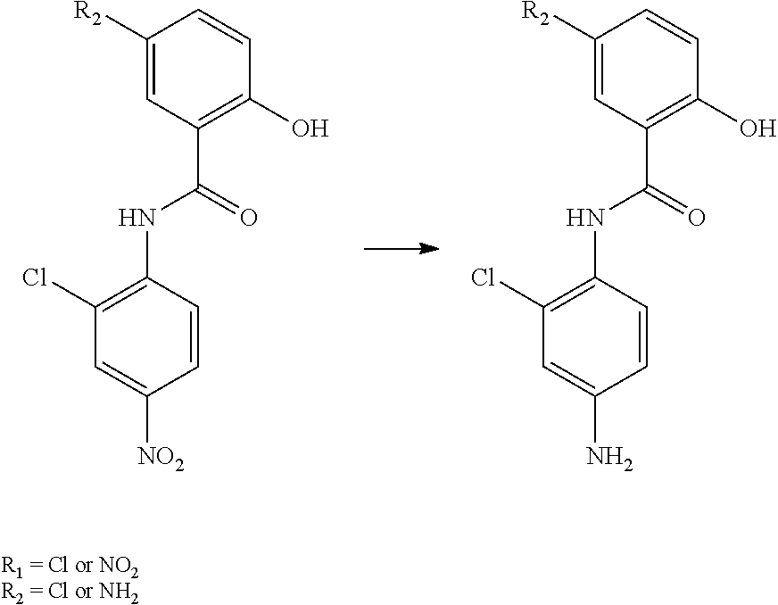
C1(Cl)=C(NC(=O)C2=C(O)C=CC([R2])=C2)C=CC([NO2])=C1.C1(Cl)=C(NC(=O)C2=C(O)C=CC([R2])=C2)C=CC(N)=C1
